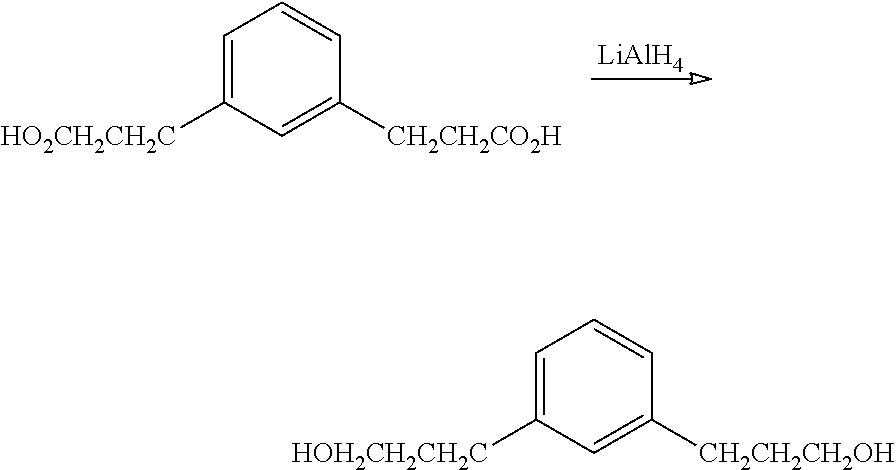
[LiAlH4].C1=C([HO2CH2CH2C])C=C([CH2CH2CO2H])C=C1.C1=C([HOH2CH2CH2C])C=C([CH2CH2CH2OH])C=C1
